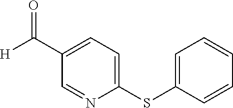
C1=C(SC2=CC=C(C([H])=O)C=N2)C=CC=C1
